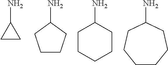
NC1CC1.NC1CCCC1.NC1CCCCC1.NC1CCCCCC1
